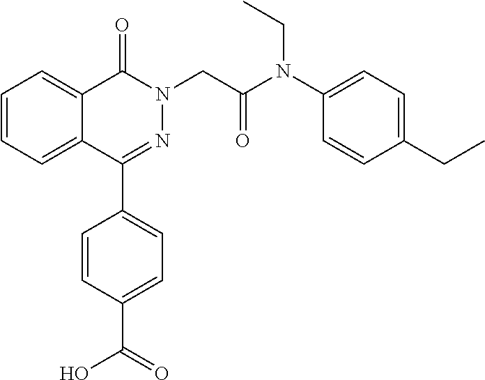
C1=CC=C2C(=C1)C(=O)N(CC(=O)N(C1=CC=C(CC)C=C1)CC)N=C2C1=CC=C(C(O)=O)C=C1
